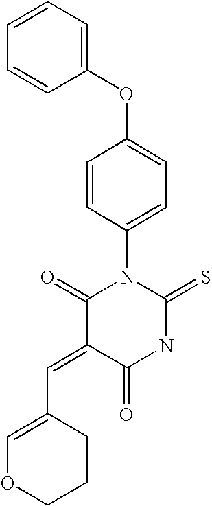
C1(OC2=CC=C(N3C(=O)C(=CC4=COCCC4)C(=O)NC3=S)C=C2)=CC=CC=C1
